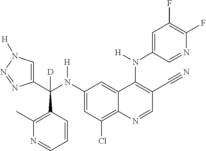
C1(N(C(C2=CN([H])N=N2)(C2=C(C)N=CC=C2)[D])[H])=CC(Cl)=C2C(=C1)C(N(C1=CC(F)=C(F)N=C1)[H])=C(C#N)C=N2
